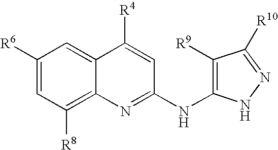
C1([R6])=CC([R8])=C2C(=C1)C([R4])=CC(NC1=C([R9])C([R10])=NN1)=N2
